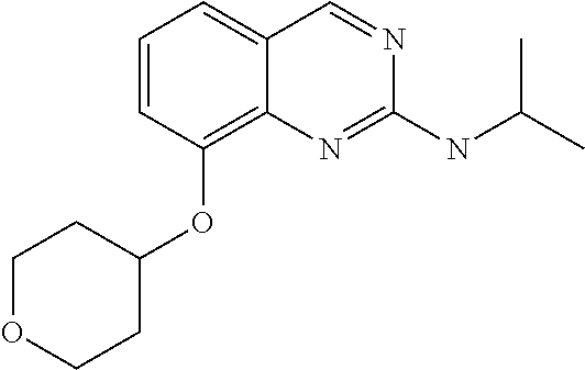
C1=CC(OC2CCOCC2)=C2C(=C1)C=NC(NC(C)C)=N2
